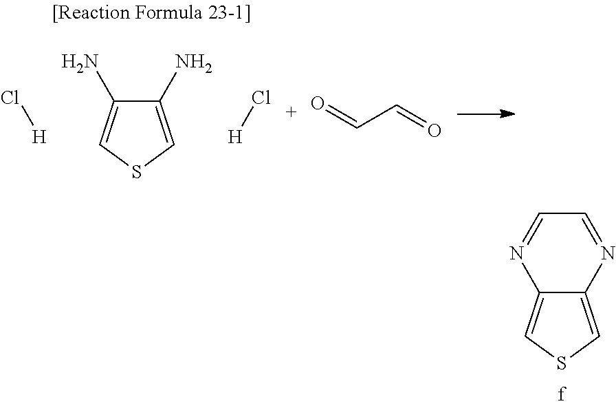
Cl[H].C1(N)=CSC=C1N.Cl[H].C(C=O)=O.C12=CSC=C1N=CC=N2
